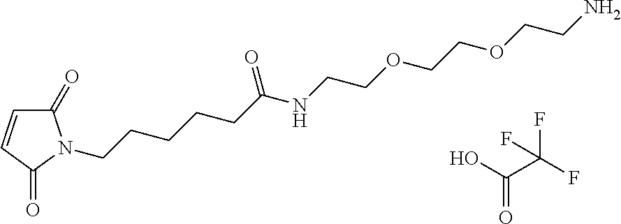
C1(=O)C=CC(=O)N1CCCCCC(NCCOCCOCCN)=O.C(=O)(C(F)(F)F)O
